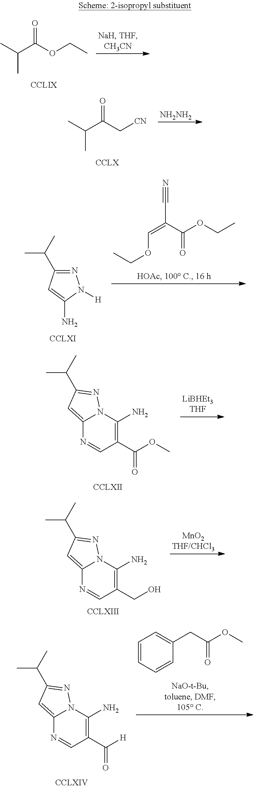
C(C(OCC)=O)(C)C.C(C(C[CN])=O)(C)C.[NH2NH2].N1=C(C(C)C)C=C(N)N1[H].C(=C(C(OCC)=O)C#N)OCC.C(C1=NN2C(=C1)N=CC(C(OC)=O)=C2N)(C)C.C(C1=NN2C(=C1)N=CC(CO)=C2N)(C)C.C1=CC=CC(CC(=O)OC)=C1.C(C)(C1=NN2C(=C1)N=CC(C([H])=O)=C2N)C
